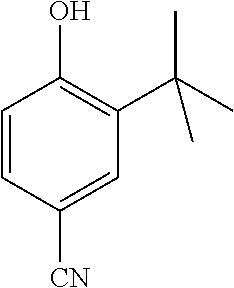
C1=CC([CN])=CC(C(C)(C)C)=C1O
